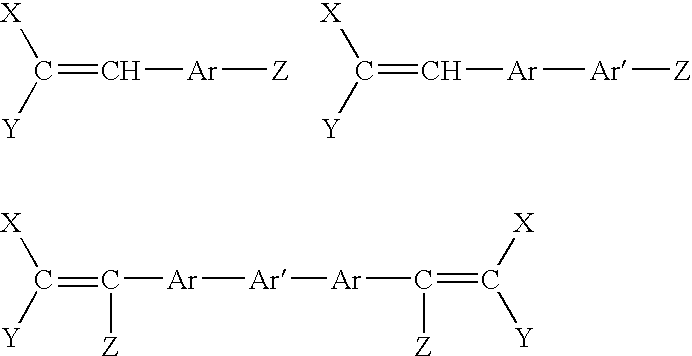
C(=C[Ar][Z])([Y])[X].C(=C[Ar][Ar][Z])([Y])[X].C(=C([Ar][Ar][Ar]C(=C([X])[Y])[Z])[Z])([Y])[X]
